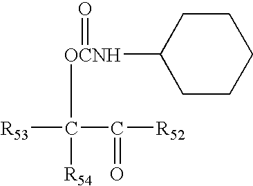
C1CC([OCNH](=O)C([R54])([R53])C(=O)[R52])CCC1
